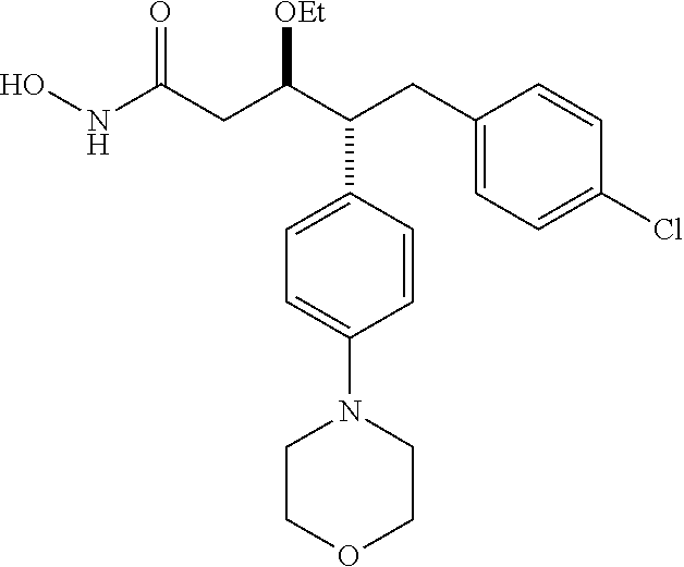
C1(CC(C(CC(NO)=O)[OEt])C2=CC=C(N3CCOCC3)C=C2)=CC=C(Cl)C=C1
